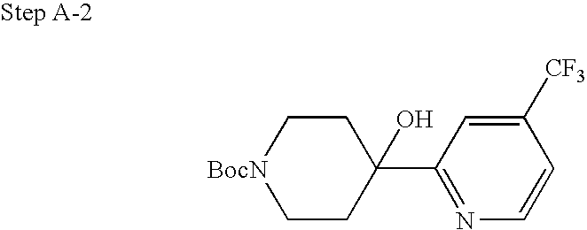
C1(C2(O)CC[BocN]CC2)=NC=CC([CF3])=C1
